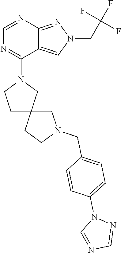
C1=NC2=NN(CC(F)(F)F)C=C2C(N2CCC3(C2)CCN(CC2=CC=C(N4C=NC=N4)C=C2)C3)=N1
